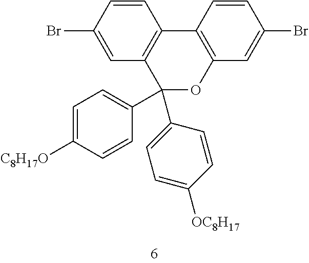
C1=C(Br)C=CC2=C1C(C1=CC=C([OC8H17])C=C1)(C1=CC=C([C8H17O])C=C1)OC1=C2C=CC(Br)=C1
